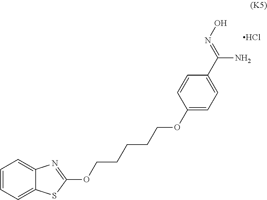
C1=CC=C2C(=C1)N=C(OCCCCCOC1=CC=C(C(N)=NO)C=C1)S2.Cl
